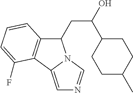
C1(CC(O)C2CCC(C)CC2)C2=C(C3=CN=CN13)C(F)=CC=C2
